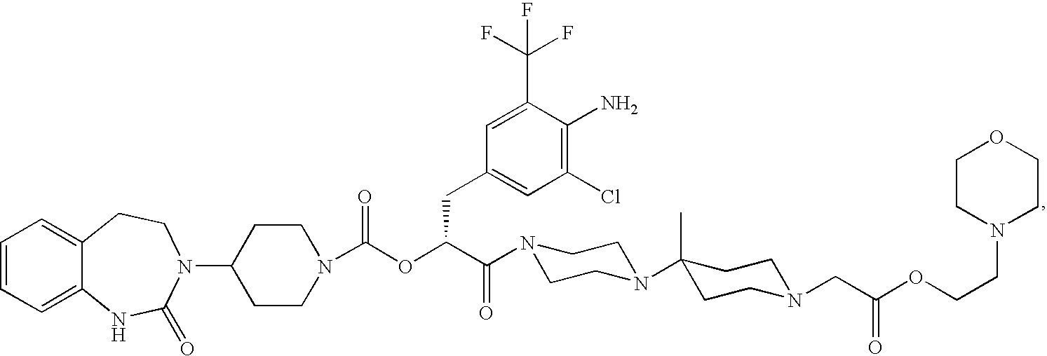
C1=CC=C2C(=C1)CCN(C1CCN(C(OC(C(=O)N3CCN(C4(C)CCN(CC(OCCN5CCOCC5)=O)CC4)CC3)CC3=CC(Cl)=C(N)C(C(F)(F)F)=C3)=O)CC1)C(=O)N2
